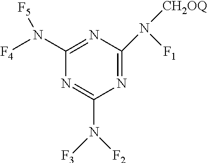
C1(N([F4])[F5])=NC(N([CH2OQ])[F1])=NC(N([F2])[F3])=N1
